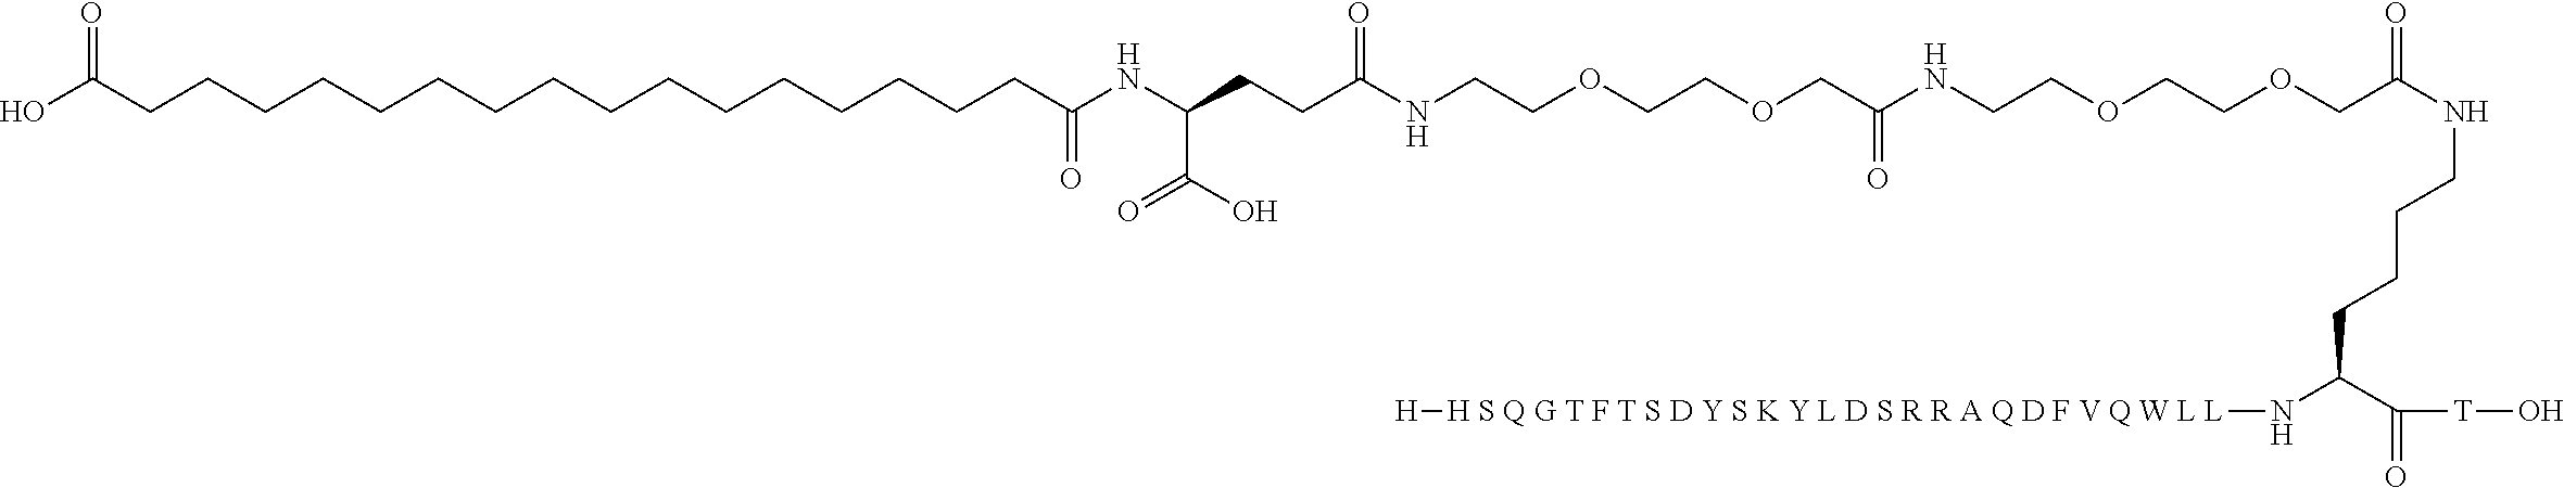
N(C(C([T]O)=O)CCCCNC(COCCOCCNC(COCCOCCNC(CCC(NC(CCCCCCCCCCCCCCCCC(O)=O)=O)C(O)=O)=O)=O)=O)[H S Q G T F T S D Y S K Y L D S R R A Q D F V Q W L L][H]
